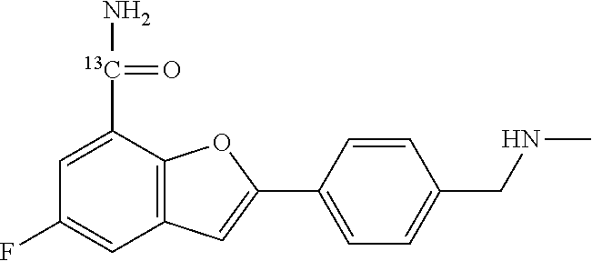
C1(F)=CC2=C(C([13C](N)=O)=C1)OC(C1=CC=C(CNC)C=C1)=C2
